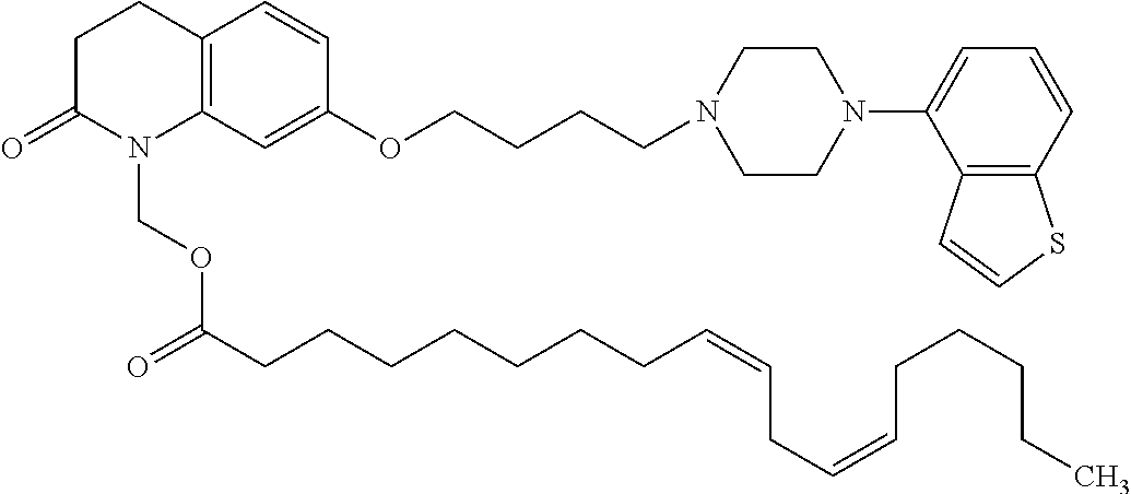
C1C(=O)N(COC(CCCCCCCC=CCC=CCCCCC)=O)C2=C(C1)C=CC(OCCCCN1CCN(C3=CC=CC4=C3C=CS4)CC1)=C2
